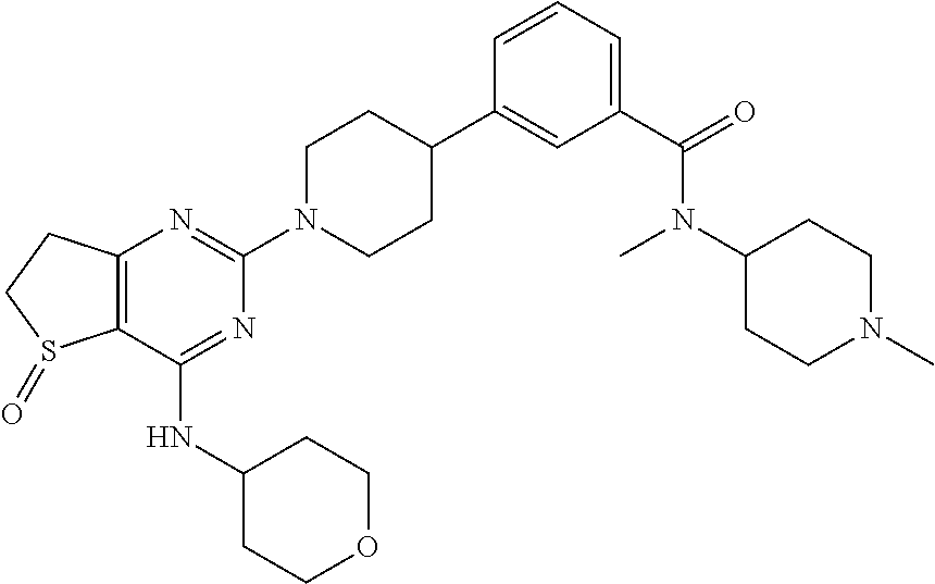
C12=C(CCS1=O)N=C(N1CCC(C3=CC(C(=O)N(C)C4CCN(C)CC4)=CC=C3)CC1)N=C2NC1CCOCC1
